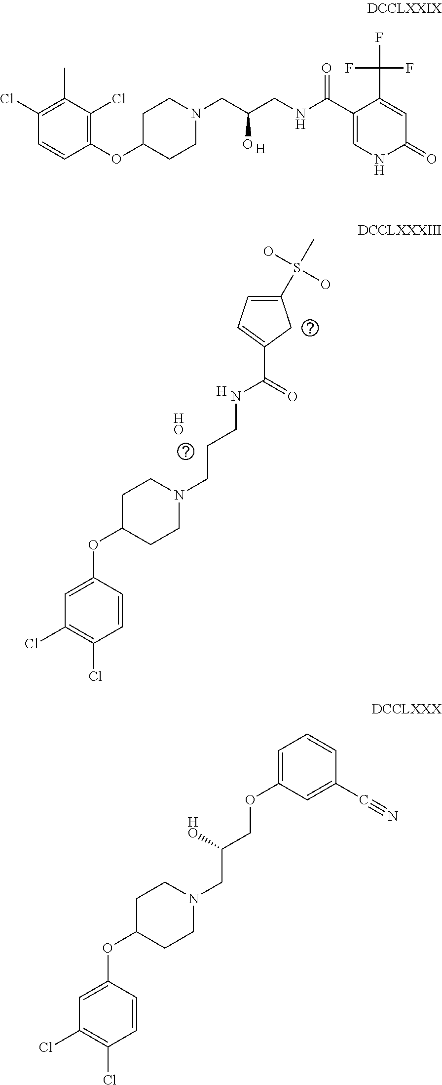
C1(S(C)(O)O)=CC=C(C(=O)NCCCN2CCC(OC3=CC(Cl)=C(Cl)C=C3)CC2)C1.[H].[HO].C1(OC2CCN(CC(CNC(C3=CNC(=O)C=C3C(F)(F)F)=O)O)CC2)=C(Cl)C(C)=C(Cl)C=C1.[H].C1=C(OCC(CN2CCC(OC3=CC(Cl)=C(Cl)C=C3)CC2)[HO])C=C(C#N)C=C1
